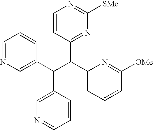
C1=NC=C(C(C(C2=CC=CC([OMe])=N2)C2=NC([SMe])=NC=C2)C2=CN=CC=C2)C=C1
